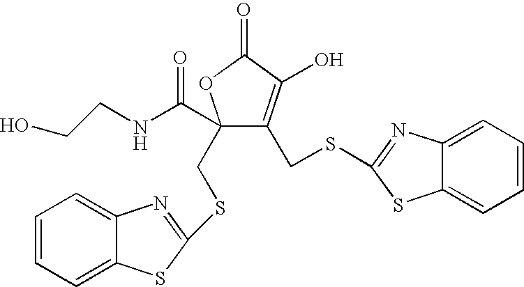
C1(C(NCCO)=O)(CSC2=NC3=CC=CC=C3S2)C(CSC2=NC3=CC=CC=C3S2)=C(O)C(=O)O1
